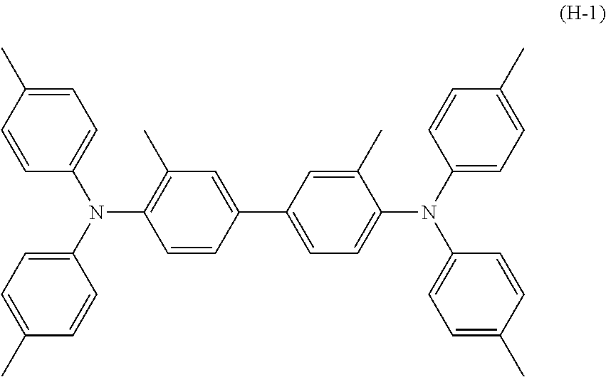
N(C1=C(C)C=C(C2=CC=C(N(C3=CC=C(C)C=C3)C3=CC=C(C)C=C3)C(C)=C2)C=C1)(C1=CC=C(C)C=C1)C1=CC=C(C)C=C1
